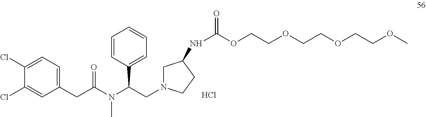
C1(CC(N(C(CN2CC(NC(OCCOCCOCCOC)=O)CC2)C2=CC=CC=C2)C)=O)=CC=C(Cl)C(Cl)=C1.Cl
